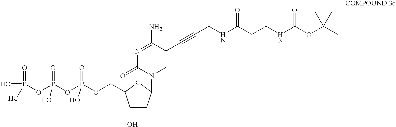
P(OCC1C(O)CC(N2C=C(C#CCNC(CCNC(OC(C)(C)C)=O)=O)C(N)=NC2=O)O1)(OP(OP(O)(=O)O)(=O)O)(=O)O
